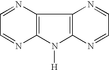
N1=CC=NC2=C1C1=C(N2[H])N=CC=N1
